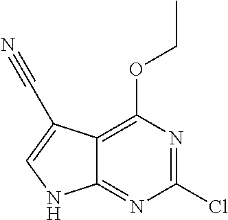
C12=C(OCC)N=C(Cl)N=C1NC=C2C#N
